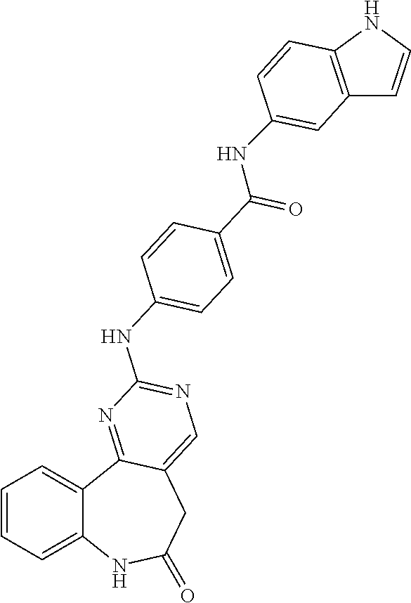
C1=CC=C2C(=C1)C1=NC(NC3=CC=C(C(=O)NC4=CC5=C(NC=C5)C=C4)C=C3)=NC=C1CC(=O)N2
